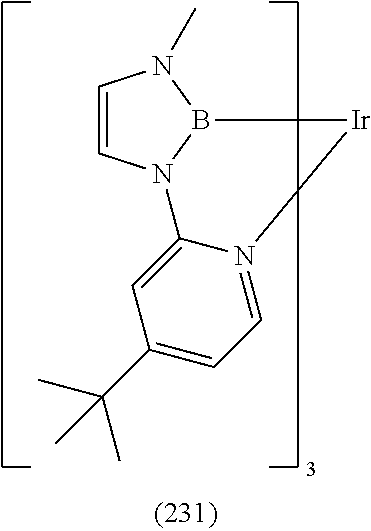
C1=CN2B(N1C)[Ir]N1=CC=C(C(C)(C)C)C=C21
